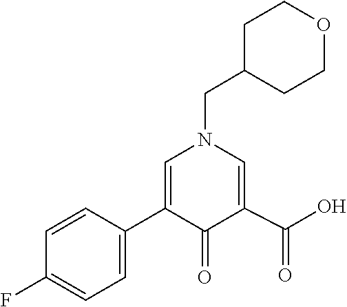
C1(=O)C(C2=CC=C(F)C=C2)=CN(CC2CCOCC2)C=C1C(O)=O
